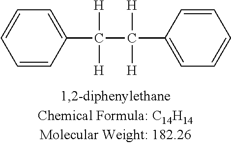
C1=CC(C([H])([H])C([H])([H])C2=CC=CC=C2)=CC=C1
